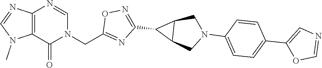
C12=C(N=CN1C)N=CN(CC1=NC(C3C4C3CN(C3=CC=C(C5=CN=CO5)C=C3)C4)=NO1)C2=O
